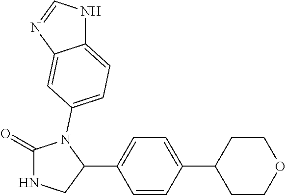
C1(=O)NCC(C2=CC=C(C3CCOCC3)C=C2)N1C1=CC=C2NC=NC2=C1
